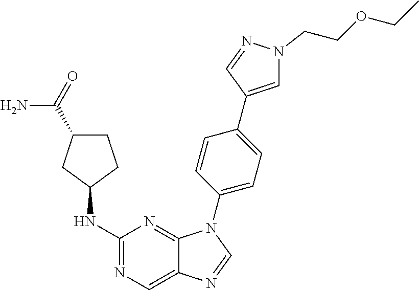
C1C(C(N)=O)CC(NC2=NC=C3C(=N2)N(C2=CC=C(C4=CN(CCOCC)N=C4)C=C2)C=N3)C1
